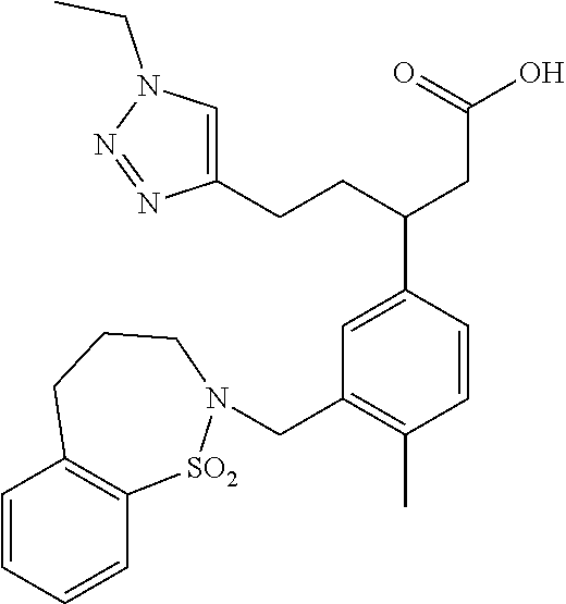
C1(CCC(CC(O)=O)C2=CC(CN3[SO2]C4=C(C=CC=C4)CCC3)=C(C)C=C2)=CN(CC)N=N1
